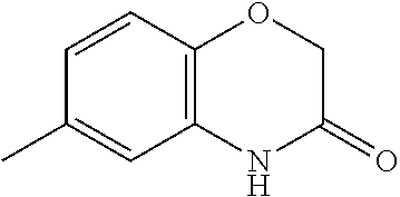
C12=C(C=CC(C)=C1)OCC(=O)N2
